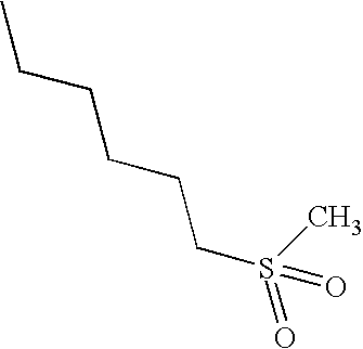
CCCCCCS(=O)(C)=O
